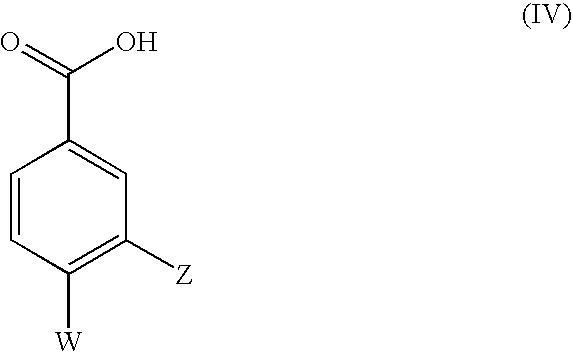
C1=CC([W])=C([Z])C=C1C(O)=O
